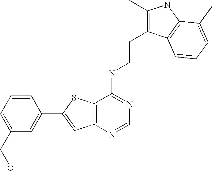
C1=CC=C(CO)C=C1C1=CC2=C(S1)C(NCCC1=C(C)NC3=C1C=CC=C3C)=NC=N2
